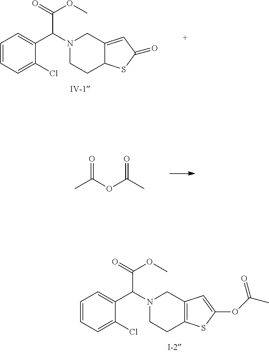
CC(OC(C)=O)=O.C1=CC=C(Cl)C(C(N2CCC3=C(C2)C=C(OC(C)=O)S3)C(=O)OC)=C1.C1=CC=C(Cl)C(C(N2CCC3C(=CC(=O)S3)C2)C(=O)OC)=C1
